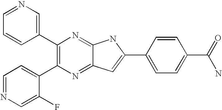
C1(C2=CN=CC=C2)=C(C2=CC=NC=C2F)N=C2C(=N1)NC(C1=CC=C(C(=O)N)C=C1)=C2
